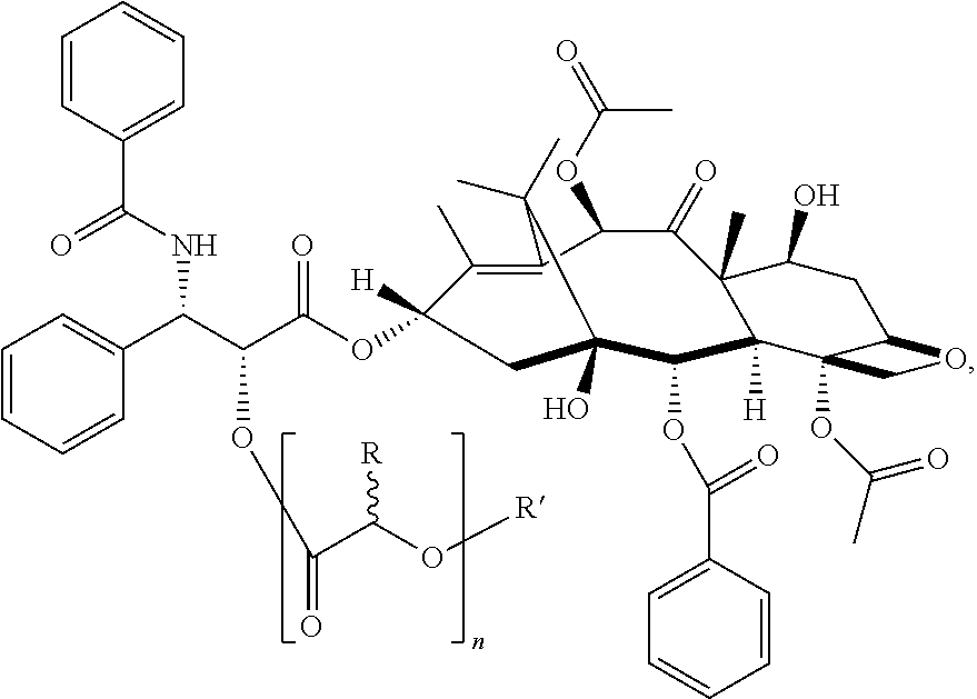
C(C(C1=CC=CC=C1)NC(C1=CC=CC=C1)=O)(C(=O)OC1([H])C(C)=C2C(OC(=O)C)C(=O)C3(C)C(O)CC4C(OC(C)=O)(C3([H])C(OC(C3=CC=CC=C3)=O)C(O)(C1)C2(C)C)CO4)OC(C(O[R])[R])=O
